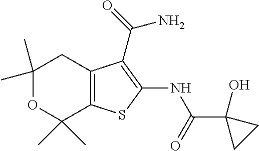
C1(C)(C)OC(C)(C)C2=C(C1)C(C(N)=O)=C(NC(=O)C1(O)CC1)S2
